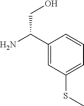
C1(C(N)CO)=CC(SC)=CC=C1
